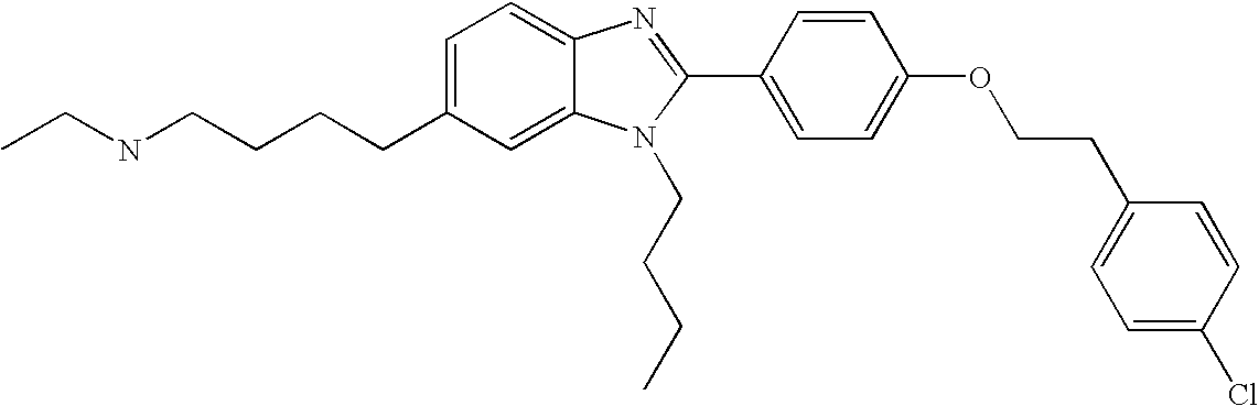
C1=C(CCCCNCC)C=C2C(=C1)N=C(C1=CC=C(OCCC3=CC=C(Cl)C=C3)C=C1)N2CCCC
